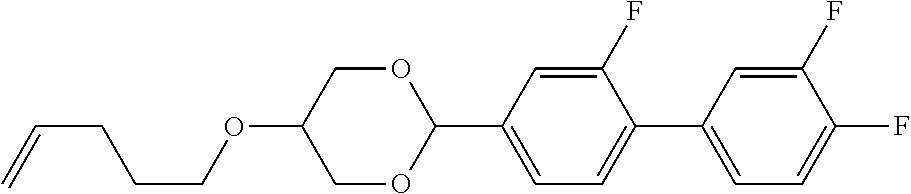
C=CCCCOC1COC(C2=CC=C(C3=CC=C(F)C(F)=C3)C(F)=C2)OC1
